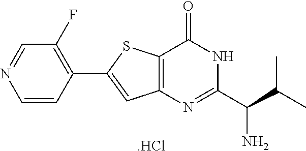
C1=NC=CC(C2=CC3=C(S2)C(=O)NC(C(C(C)C)N)=N3)=C1F.[.HCl]
